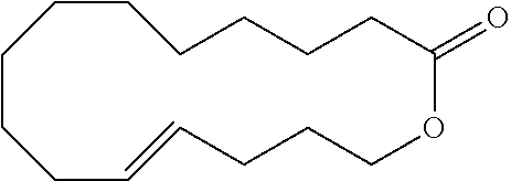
C1CCCCCC(=O)OCCCC=CCCC1
